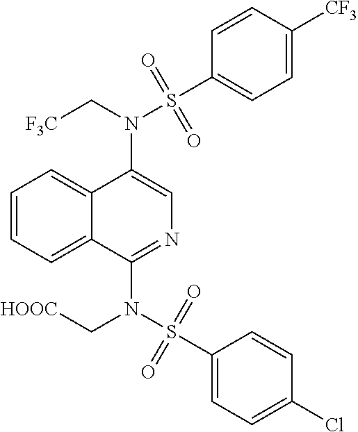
N(C1=CN=C(N(S(C2=CC=C(Cl)C=C2)(=O)=O)C[HOOC])C2=CC=CC=C12)(C[F3C])S(C1=CC=C([CF3])C=C1)(=O)=O
